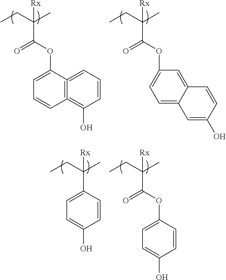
C([Rx])(CC)(C)C(OC1=CC=CC2=C1=CC=CC=2O)=O.C([Rx])(CC)(C)C(OC1=CC=C2C(=C1)C=CC(O)=C2)=O.C([Rx])(CC)(C)C1=CC=C(O)C=C1.C([Rx])(CC)(C)C(OC1=CC=C(O)C=C1)=O
